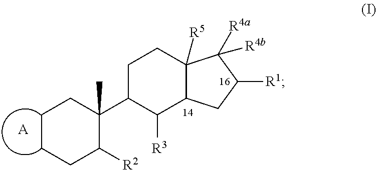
C1CCC([R2])C(C)(C2C([R3])C3C([R5])(CC2)C([R4b])([R4a])C([R1])C3)C1.[A]
